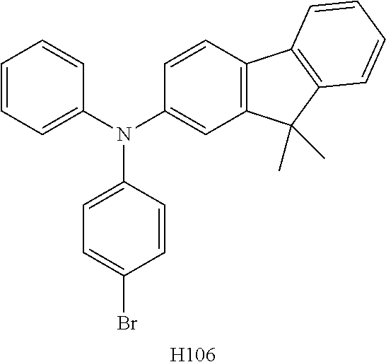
[H106].C1=CC=C(N(C2=CC3=C(C=C2)C2=C(C3(C)C)C=CC=C2)C2=CC=C(Br)C=C2)C=C1
